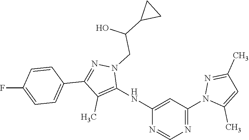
N(C1=CC(N2C(C)=CC(C)=N2)=NC=N1)C1=C(C)C(C2=CC=C(F)C=C2)=NN1CC(C1CC1)O
